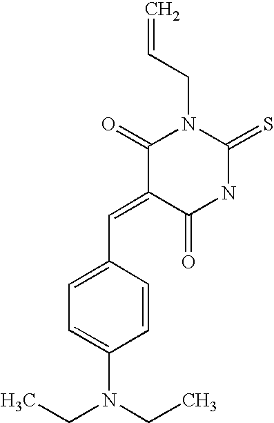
C1(=O)C(=CC2=CC=C(N(CC)CC)C=C2)C(=O)NC(=S)N1CC=C
